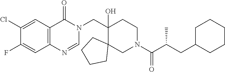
C1(CN2C(=O)C3=C(N=C2)C=C(F)C(Cl)=C3)(O)C2(CN(C(C(CC3CCCCC3)C)=O)CC1)CCCC2
